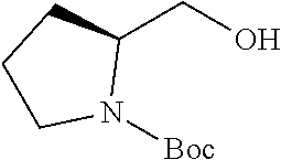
C1(CO)CCCN1[Boc]
